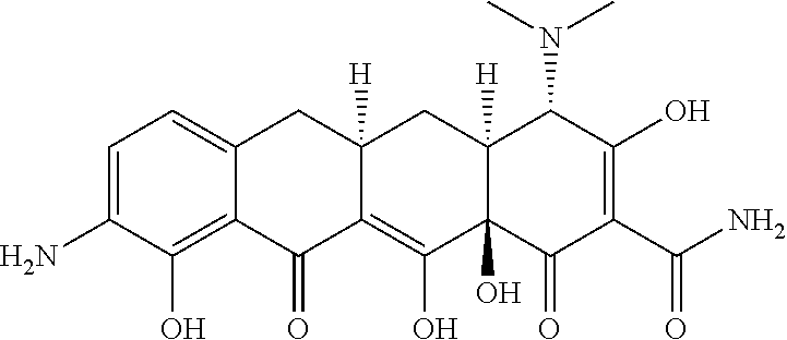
C1=C(N)C(O)=C2C(=C1)CC1([H])C(=C(O)C3(O)C([H])(C1)C(N(C)C)C(O)=C(C(N)=O)C3=O)C2=O
